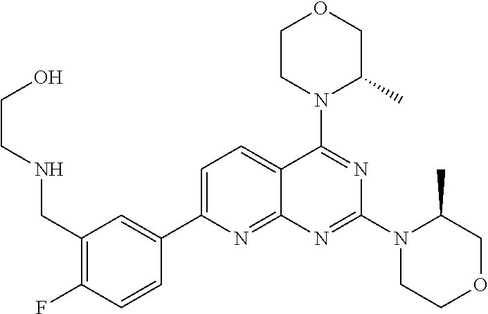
C1(CNCCO)=C(F)C=CC(C2=CC=C3C(=N2)N=C(N2CCOCC2C)N=C3N2C(C)COCC2)=C1
